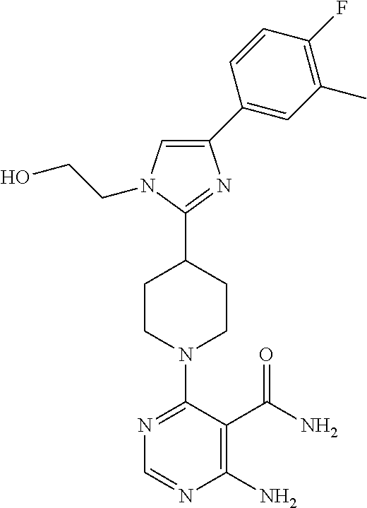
N1=C(N2CCC(C3=NC(C4=CC(C)=C(F)C=C4)=CN3CCO)CC2)C(C(N)=O)=C(N)N=C1
